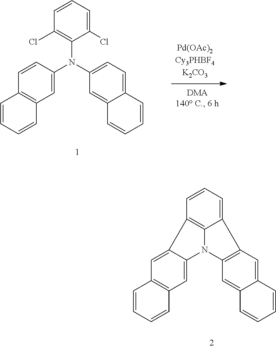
C1=CC=C2C3=C1C1=CC4=C(C=C1N3C1=C2C=C2C(=C1)C=CC=C2)C=CC=C4.C1=CC=C(Cl)C(N(C2=CC=C3C(=C2)C=CC=C3)C2=CC3=C(C=C2)C=CC=C3)=C1Cl
